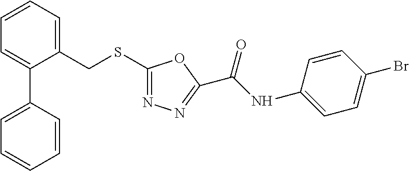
C(SC1=NN=C(C(NC2=CC=C(Br)C=C2)=O)O1)C1=CC=CC=C1C1=CC=CC=C1
